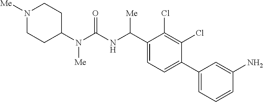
C1(N(C(NC(C2=CC=C(C3=CC=CC(N)=C3)C(Cl)=C2Cl)[Me])=O)[Me])CCN([Me])CC1
